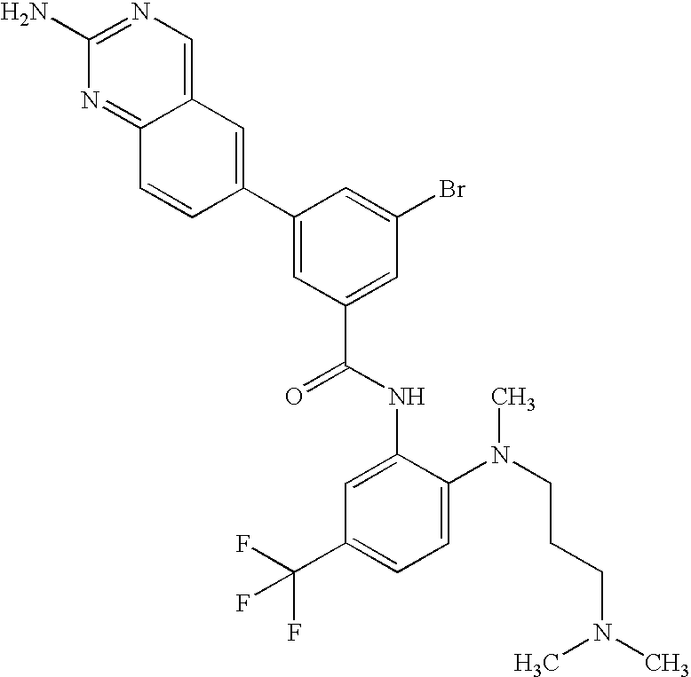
C12=NC(N)=NC=C1C=C(C1=CC(C(NC3=CC(C(F)(F)F)=CC=C3N(CCCN(C)C)C)=O)=CC(Br)=C1)C=C2
